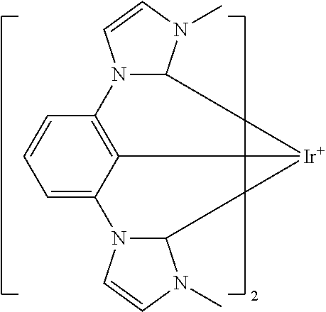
C1=C2N3C(N(C)C=C3)[Ir]3C4N(C(=C23)C=C1)C=CN4C
